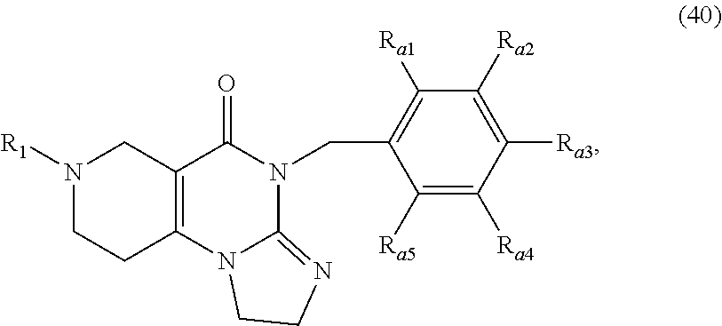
[R1]N1CCC2=C(C1)C(=O)N(CC1=C([Ra1])C([Ra2])=C([Ra3])C([Ra4])=C1[Ra5])C1=NCCN21
